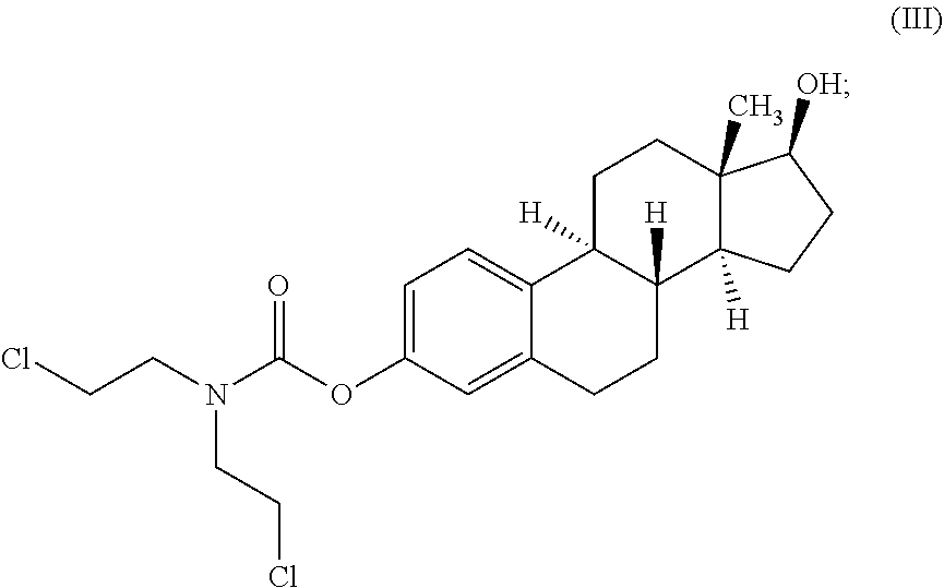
ClCCN(C(OC1=CC=C2C(=C1)CCC1([H])C2([H])CCC2(C)C1([H])CCC2[OH])=O)CCCl
